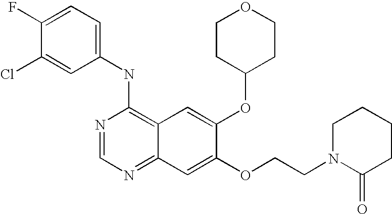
C1=C(Cl)C(F)=CC=C1NC1=C2C(=NC=N1)C=C(OCCN1C(=O)CCCC1)C(OC1CCOCC1)=C2
